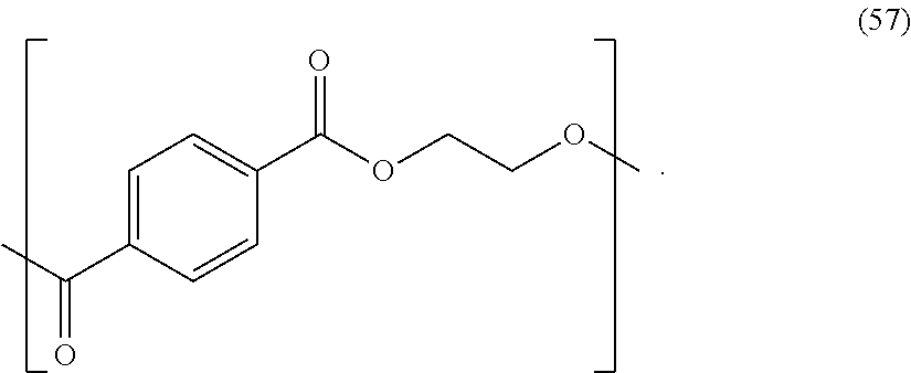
C1=C(C(=O)C)C=CC(C(OCCOC)=O)=C1
